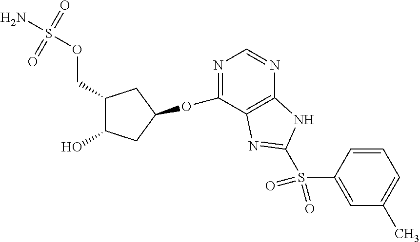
C1(COS(N)(=O)=O)C(O)CC(OC2=NC=NC3=C2N=C(S(C2=CC(C)=CC=C2)(=O)=O)N3)C1
